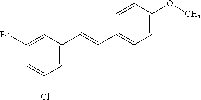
C1=C(Cl)C=C(C=CC2=CC=C(OC)C=C2)C=C1Br
